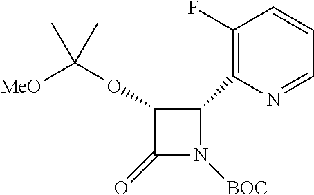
C1(OC([MeO])(C)C)C(=O)N([BOC])C1C1=C(F)C=CC=N1
